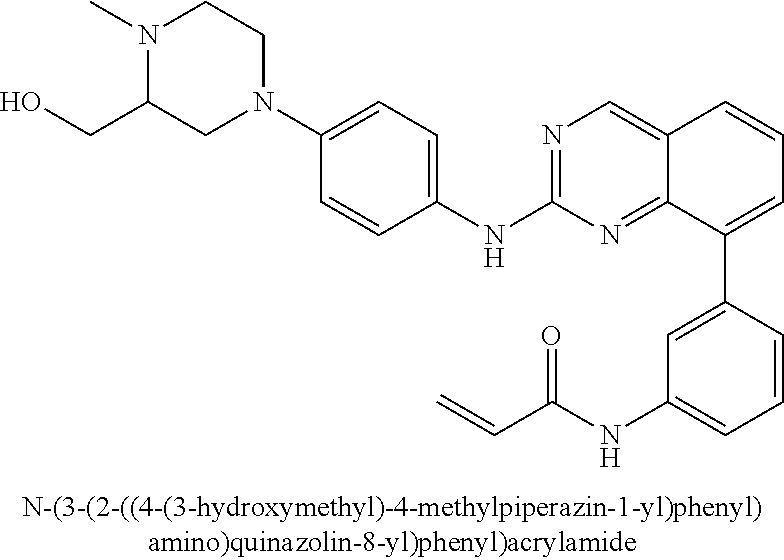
N1(C2=CC=C(NC3=NC=C4C(=N3)C(C3=CC(NC(C=C)=O)=CC=C3)=CC=C4)C=C2)CCN(C)C(CO)C1
